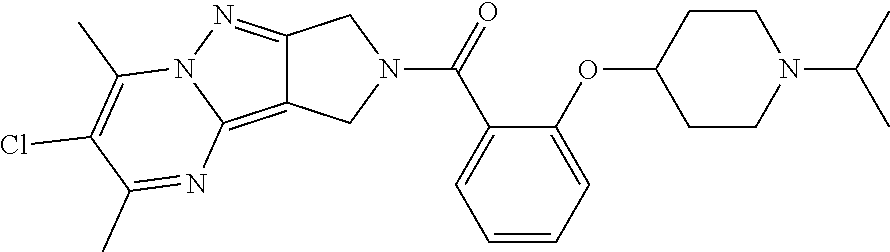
C1=CC=C(OC2CCN(C(C)C)CC2)C(C(=O)N2CC3=NN4C(=C3C2)N=C(C)C(Cl)=C4C)=C1
